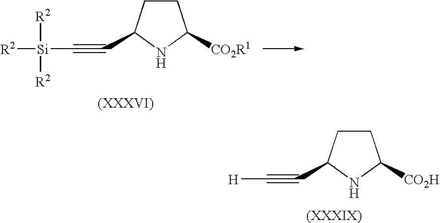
C1CC(C#C[H])NC1[CO2H].C1CC(C#C[Si]([R2])([R2])[R2])NC1[CO2R1]
